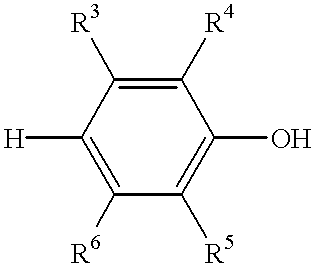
C1([H])=C([R6])C([R5])=C(O)C([R4])=C1[R3]
